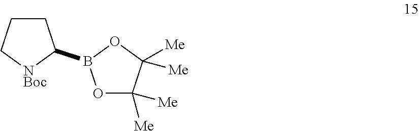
C1CC(B2OC([Me])([Me])C([Me])([Me])O2)[NBoc]C1
